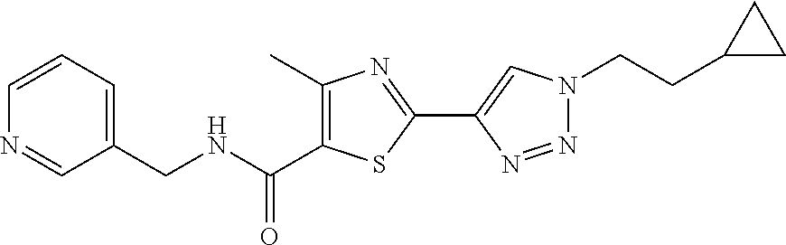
C1(C2=CN(CCC3CC3)N=N2)=NC(C)=C(C(=O)NCC2=CC=CN=C2)S1
